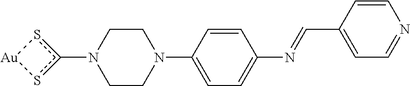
C1CN(C2=CC=C(N=CC3=CC=NC=C3)C=C2)CCN1c1s[Au]s1
